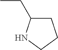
C1C(CC)NCC1
